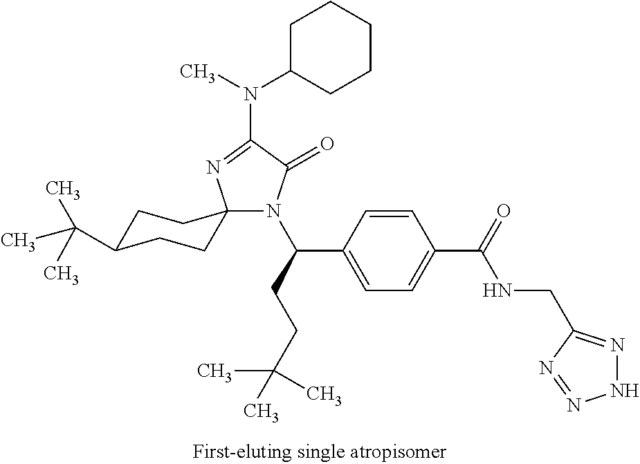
C1CC(N(C)C2=NC3(N(C(C4=CC=C(C(=O)NCC5=NNN=N5)C=C4)CCC(C)(C)C)C2=O)CCC(C(C)(C)C)CC3)CCC1
